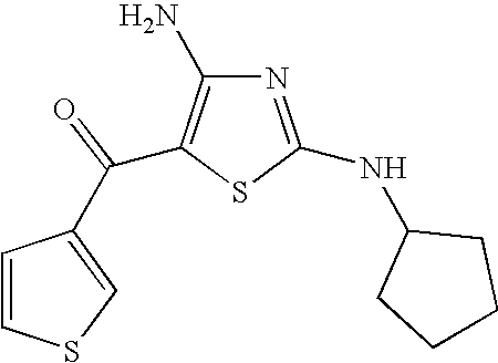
C1=CSC=C1C(C1=C(N)N=C(NC2CCCC2)S1)=O
